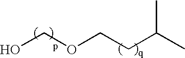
OCOCCC(C)C
